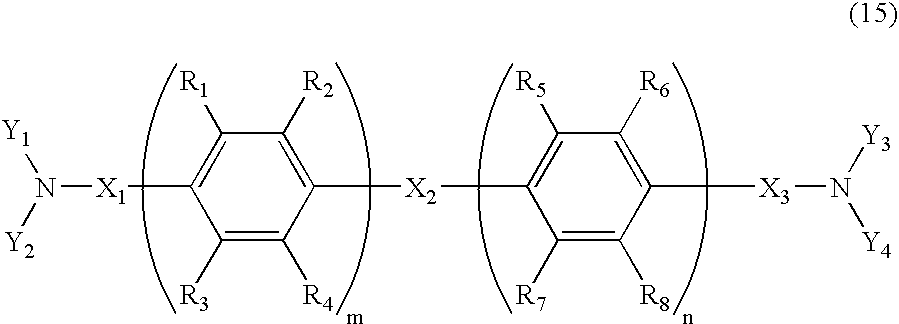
N([X1]C1=C([R1])C([R2])=C([X2]C2=C([R5])C([R6])=C([X3]N([Y4])[Y3])C([R8])=C2[R7])C([R4])=C1[R3])([Y2])[Y1]
